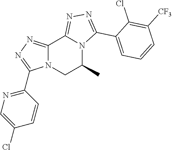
C12=NN=C(C3=NC=C(Cl)C=C3)N1CC(C)N1C2=NN=C1C1=CC=CC([CF3])=C1Cl
